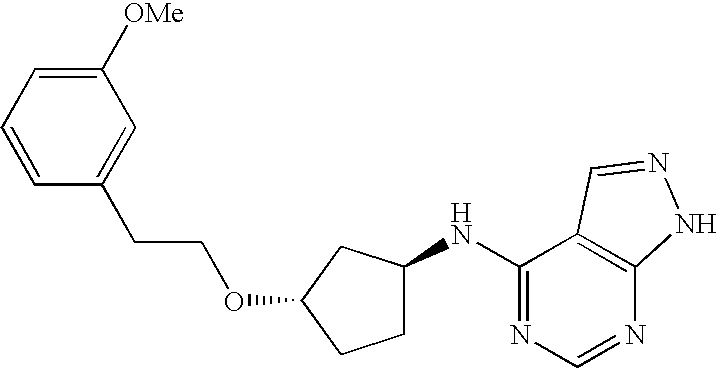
C1=CC=C([OMe])C=C1CCOC1CCC(NC2=NC=NC3=C2C=NN3)C1
